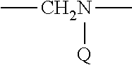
C[CH2N](C)[Q]
